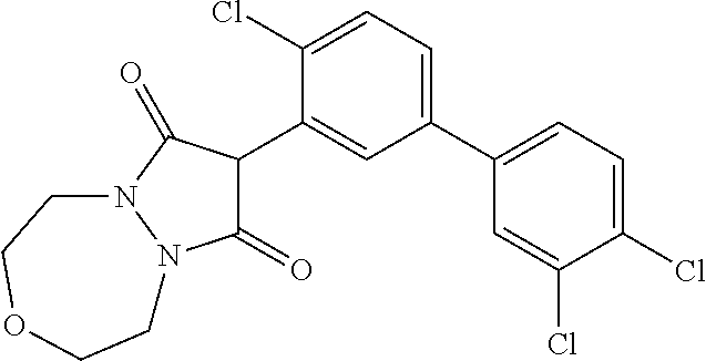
C1(C2C(=O)N3N(C2=O)CCOCC3)=CC(C2=CC=C(Cl)C(Cl)=C2)=CC=C1Cl
